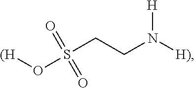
[(H]OS(CCN([H)])[H])(=O)=O
